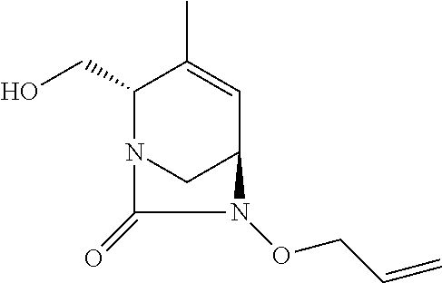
OCC1N2CC(C=C1C)N(OCC=C)C2=O
